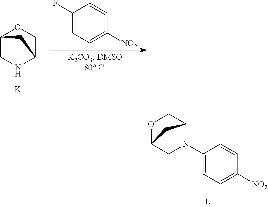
N1(C2=CC=C([NO2])C=C2)C2COC(C1)C2.N1C2COC(C1)C2.[K].C1(F)=CC=C([NO2])C=C1
